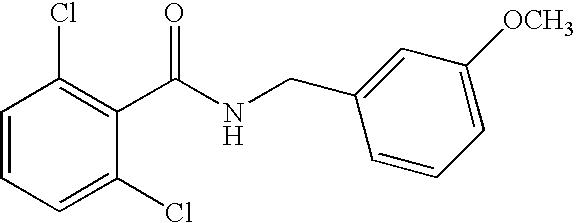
C1(C(NCC2=CC([OCH3])=CC=C2)=O)=C(Cl)C=CC=C1Cl
